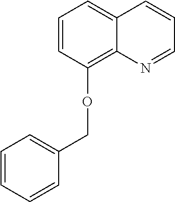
C1=CC(OCC2=CC=CC=C2)=C2C(=C1)C=CC=N2
